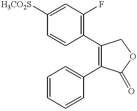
C1=CC([H3CO2S])=CC(F)=C1C1=C(C2=CC=CC=C2)C(=O)OC1
